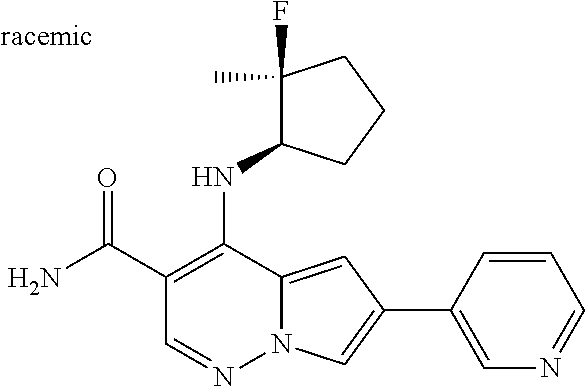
O=C(C1=C(NC2C(F)(C)CCC2)C2=CC(C3=CN=CC=C3)=CN2N=C1)N
